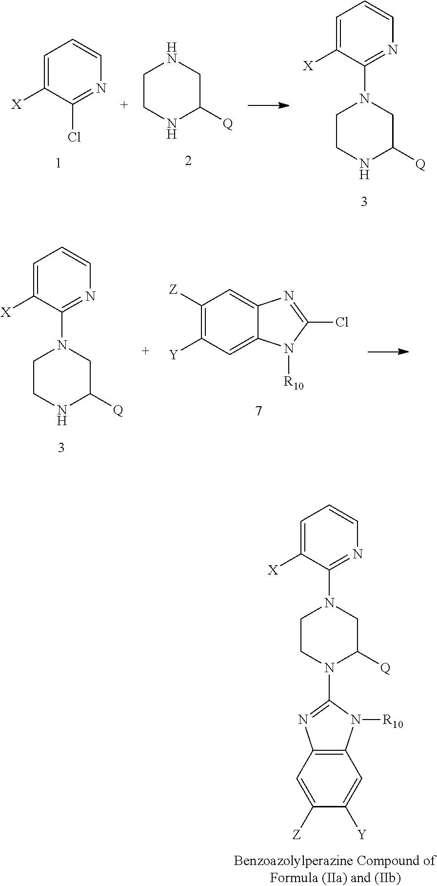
C1=C([X])C(N2CCN(C3=NC4=C(C=C([Y])C([Z])=C4)N3[R10])C([Q])C2)=NC=C1.C1=C([X])C(Cl)=NC=C1.C1CNC([Q])CN1.C1=C([X])C(N2CCNC([Q])C2)=NC=C1.C1=C([X])C(N2CCNC([Q])C2)=NC=C1.C1([Z])=C([Y])C=C2C(=C1)N=C(Cl)N2[R10]
